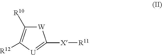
[W]1C([R10])=C([R12])[U]=C1[X][R11]
